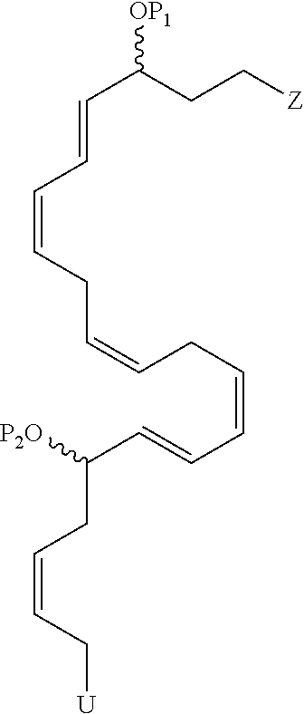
C(CC=CC=CC([P2O])CC=CC[U])=CCC=CC=CC([OP1])CC[Z]
